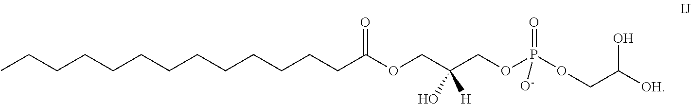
CCCCCCCCCCCCCC(OCC(COP(OCC([OH])O)(=O)[O-])(O)[H])=O
